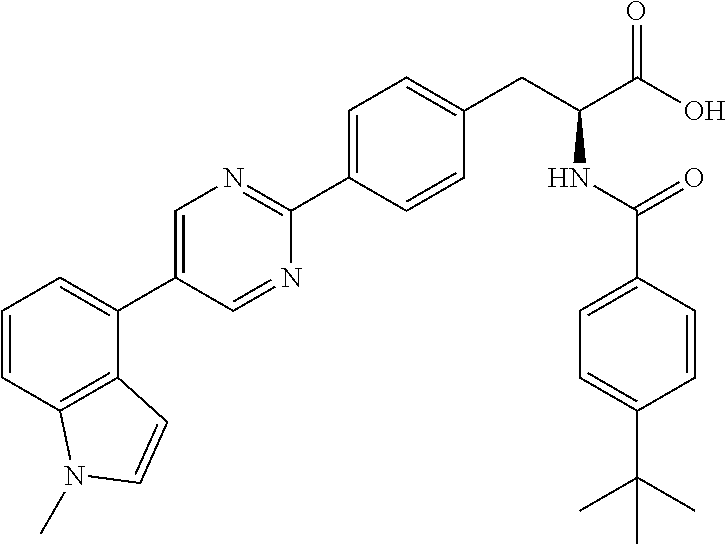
C1=CC=C(C2=CN=C(C3=CC=C(CC(NC(=O)C4=CC=C(C(C)(C)C)C=C4)C(O)=O)C=C3)N=C2)C2=C1N(C)C=C2
